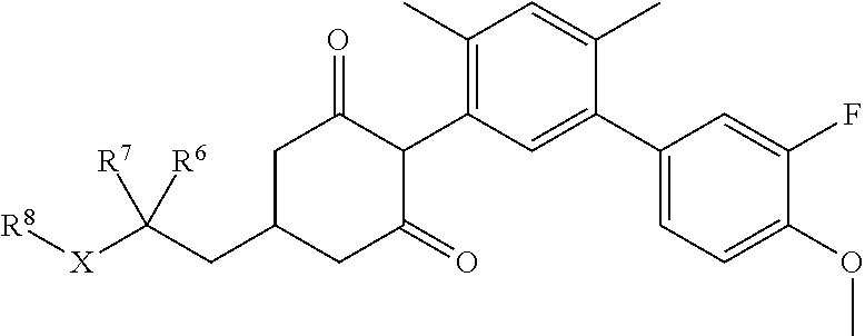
C1(C)=C(C2C(=O)CC(CC([X][R8])([R7])[R6])CC2=O)C=C(C2=CC=C(OC)C(F)=C2)C(C)=C1
